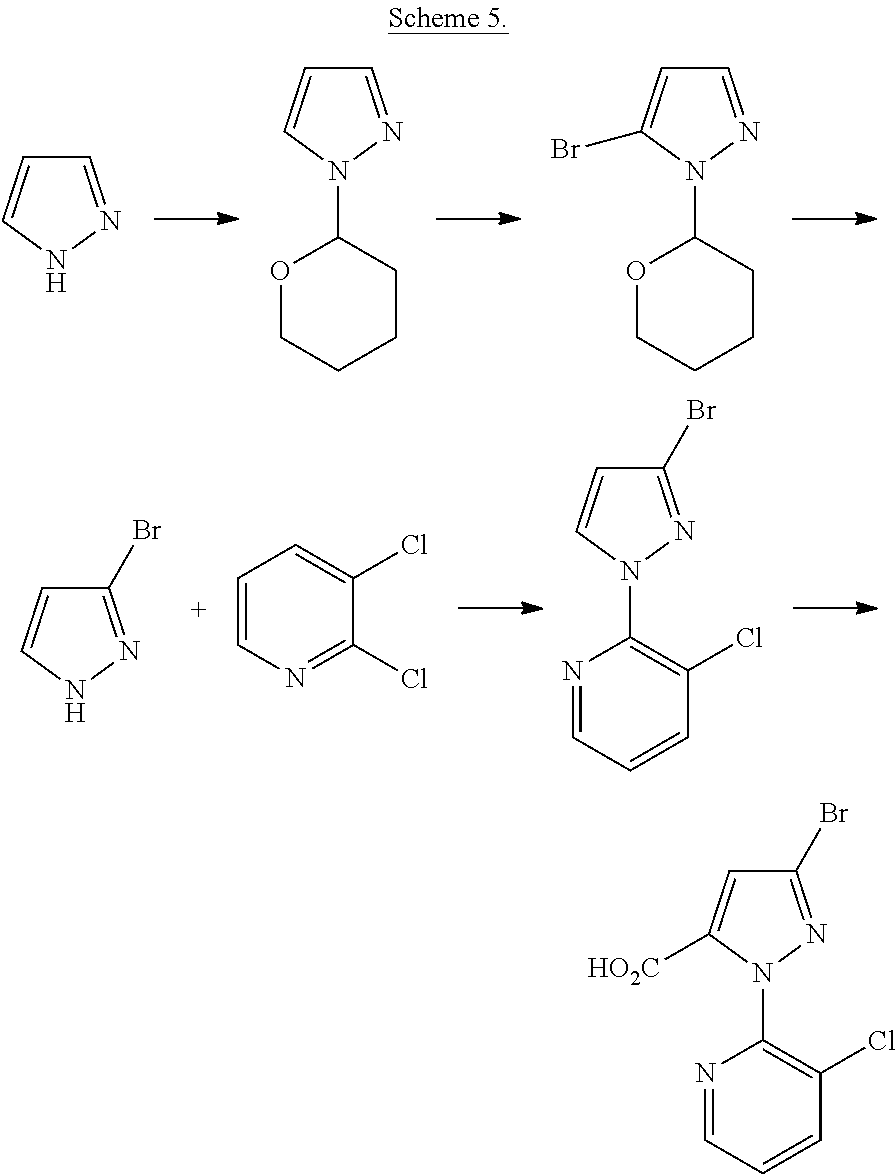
C1=NNC=C1.C1=NN(C2OCCCC2)C=C1.C1=NN(C2OCCCC2)C(Br)=C1.C1(Br)=NNC=C1.C1=CN=C(Cl)C(Cl)=C1.N1=CC=CC(Cl)=C1N1C=CC(Br)=N1.N1=CC=CC(Cl)=C1N1C([HO2C])=CC(Br)=N1
